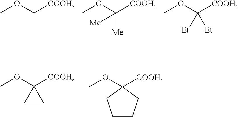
COC[COOH].COC([COOH])([Me])[Me].COC([COOH])([Et])[Et].COC1([COOH])CC1.COC1([COOH])CCCC1
